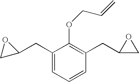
C1(CC2OC2)=CC=CC(CC2CO2)=C1OCC=C
